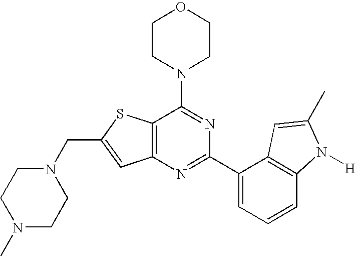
N1(CC2=CC3=C(S2)C(N2CCOCC2)=NC(C2=CC=CC4=C2C=C(C)N4[H])=N3)CCN(C)CC1
